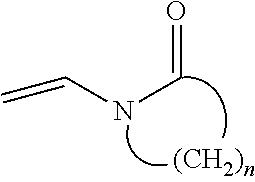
C=CNC=O
